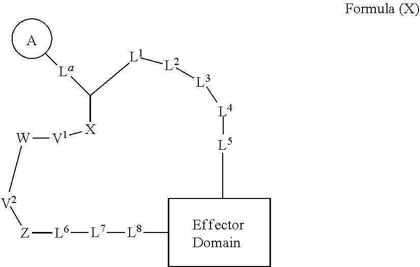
C1C([L8][L7][L6][Z][V2]C[W][V1][X]C([La][A])[L1][L2][L3][L4][L5])CCCCCCC1
